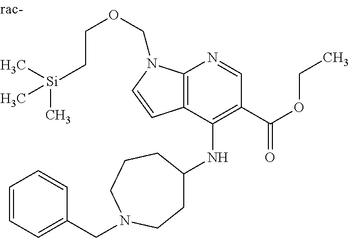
C12=C(C(NC3CCN(CC4=CC=CC=C4)CCC3)=C(C(OCC)=O)C=N1)C=CN2COCC[Si](C)(C)C
